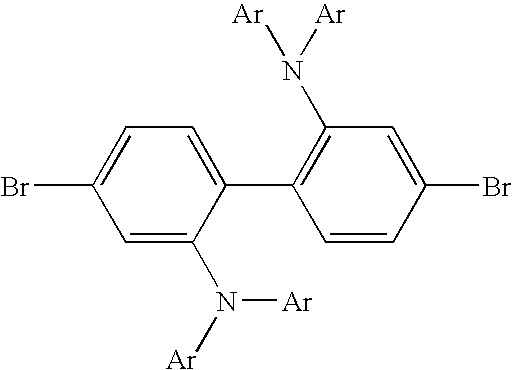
C1=C(N([Ar])[Ar])C(C2=C(N([Ar])[Ar])C=C(Br)C=C2)=CC=C1Br
